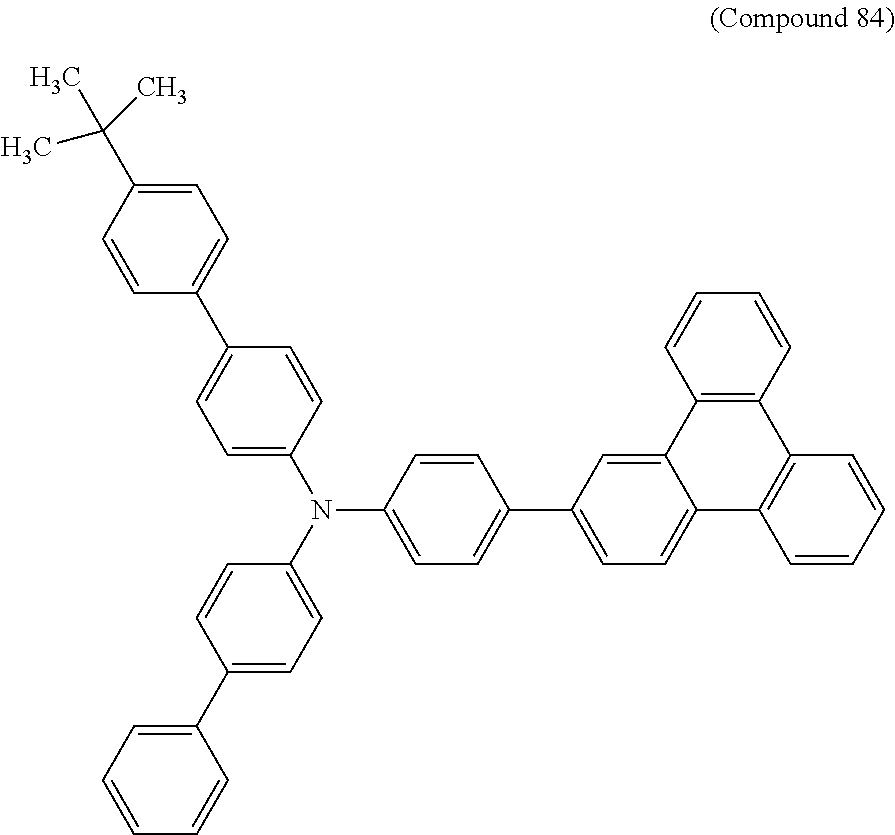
C1=C(C(C)(C)C)C=CC(C2=CC=C(N(C3=CC=C(C4=CC=CC=C4)C=C3)C3=CC=C(C4=CC=C5C(=C4)C4=C(C6=C5C=CC=C6)C=CC=C4)C=C3)C=C2)=C1
